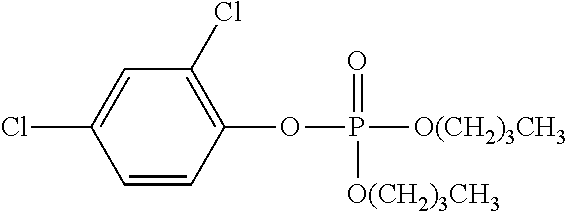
C1=CC(OP([O(CH2)3CH3])(=O)[O(CH2)3CH3])=C(Cl)C=C1Cl
